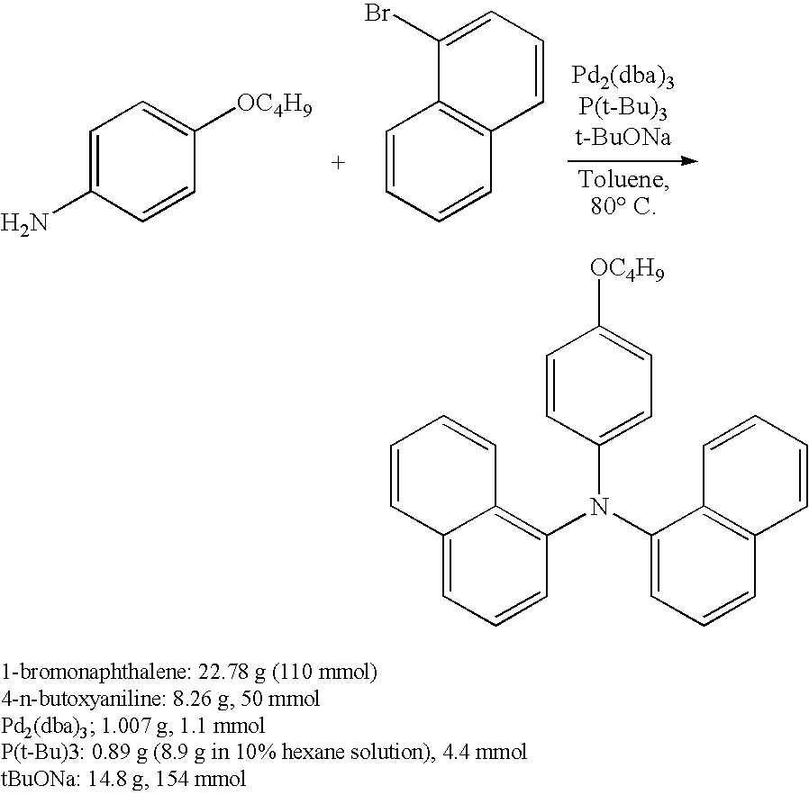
C1=C(N)C=CC([OC4H9])=C1.C1=CC=CC2=C1C(Br)=CC=C2.C12=CC=CC(N(C3=CC=CC4=C3C=CC=C4)C3=CC=C([OC4H9])C=C3)=C1C=CC=C2
